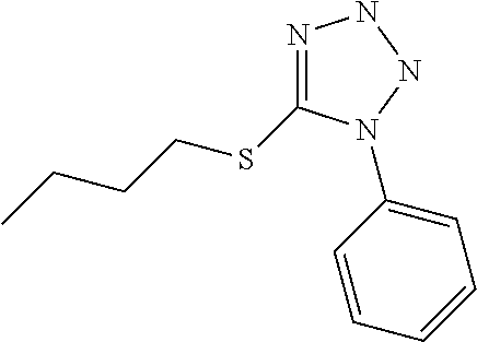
N1=C(SCCCC)N(C2=CC=CC=C2)NN1
